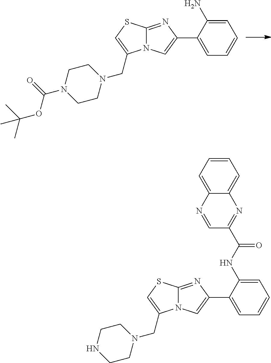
C1=C(N)C(C2=CN3C(=N2)SC=C3CN2CCN(C(=O)OC(C)(C)C)CC2)=CC=C1.C1=C(NC(C2=NC3=CC=CC=C3N=C2)=O)C(C2=CN3C(=N2)SC=C3CN2CCNCC2)=CC=C1
